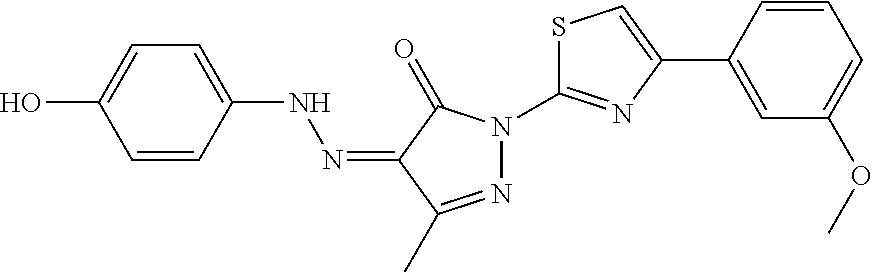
OC1=CC=C(NN=C2C(=O)N(C3=NC(C4=CC(OC)=CC=C4)=CS3)N=C2C)C=C1
